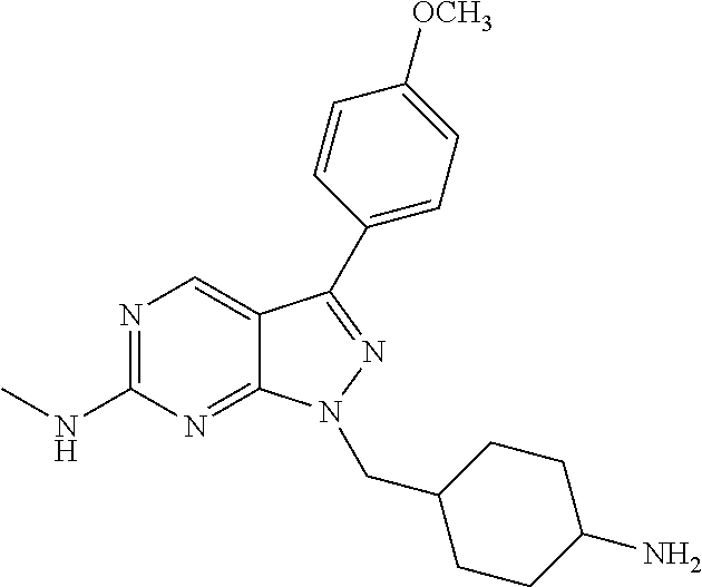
N1=C(NC)N=C2C(=C1)C(C1=CC=C([OCH3])C=C1)=NN2CC1CCC(N)CC1
